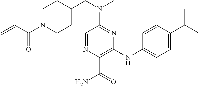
C=CC(N1CCC(CN(C2=NC(NC3=CC=C(C(C)C)C=C3)=C(C(=O)N)N=C2)C)CC1)=O
